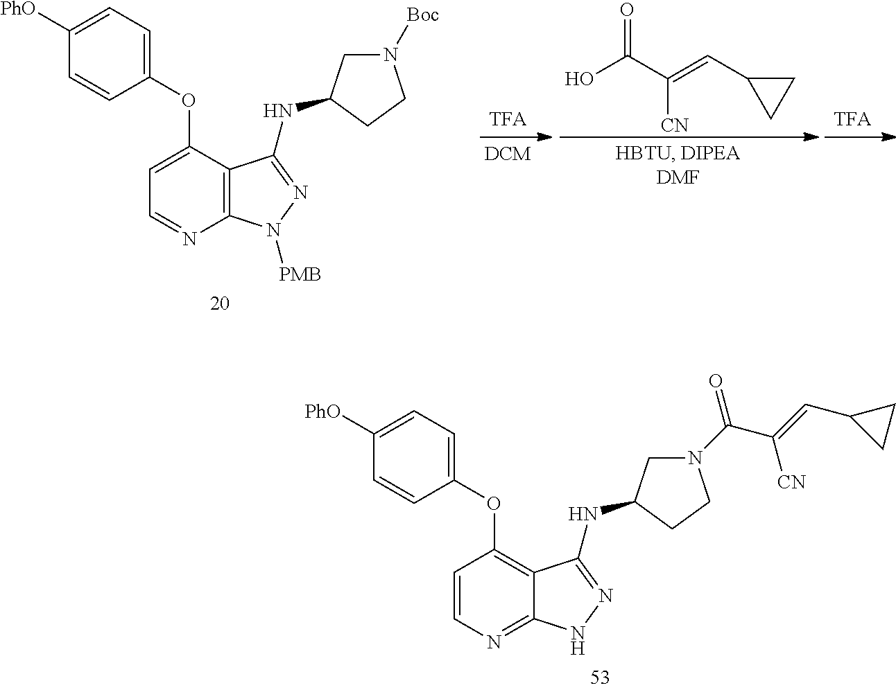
OC(=O)C(=CC1CC1)[CN].C1=C(OC2=CC=C([PhO])C=C2)C2=C(N=C1)N([PMB])N=C2NC1CN([Boc])CC1.C1=CN=C2C(=C1OC1=CC=C([PhO])C=C1)C(NC1CN(C(C(=CC3CC3)[CN])=O)CC1)=NN2
